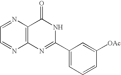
N1=CC=NC2=C1N=C(C1=CC=CC([OAc])=C1)NC2=O
